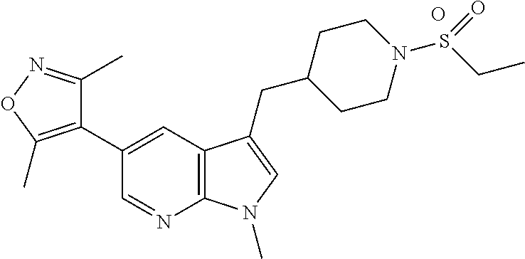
C1(C2=CC3=C(N=C2)N(C)C=C3CC2CCN(S(CC)=O)CC2)=C(C)ON=C1C.O
